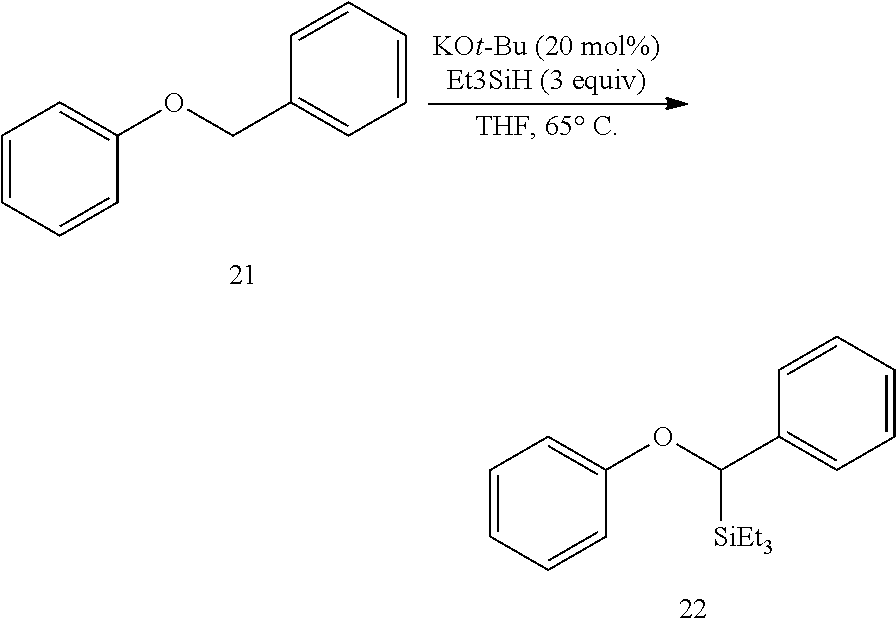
C1=C(OCC2=CC=CC=C2)C=CC=C1.C1=C(OC(C2=CC=CC=C2)[SiEt3])C=CC=C1
